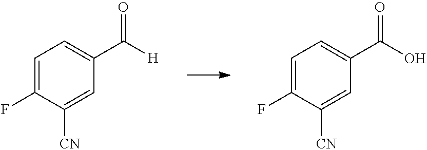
C1=C(F)C([CN])=CC(C([H])=O)=C1.C1=C(F)C([CN])=CC(C(O)=O)=C1
